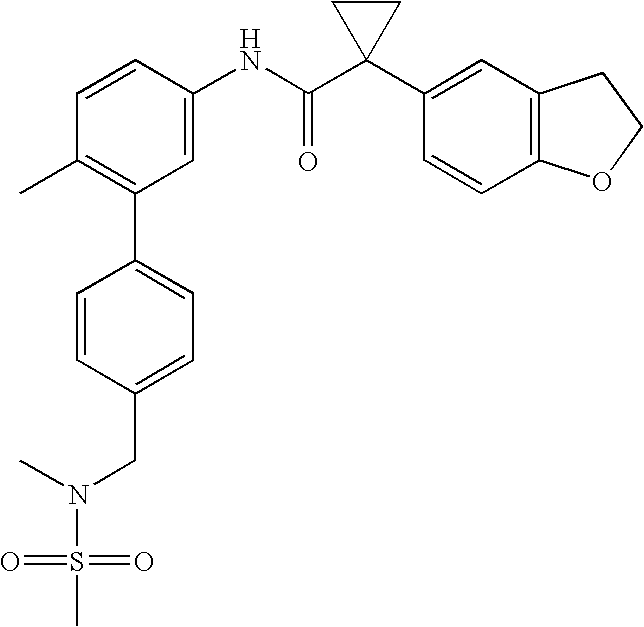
C1(C2=C(C)C=CC(NC(C3(C4=CC5=C(C=C4)OCC5)CC3)=O)=C2)=CC=C(CN(C)S(C)(=O)=O)C=C1
